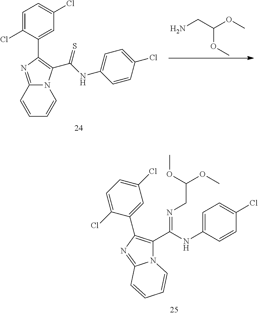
NCC(OC)OC.C1=C(Cl)C(C2=C(C(NC3=CC=C(Cl)C=C3)=S)N3C(=N2)C=CC=C3)=CC(Cl)=C1.N12C(C(=NCC(OC)OC)NC3=CC=C(Cl)C=C3)=C(C3=CC(Cl)=CC=C3Cl)N=C1C=CC=C2
